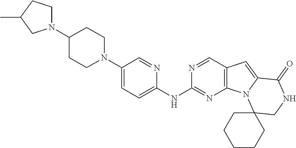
N1(C2=CC=C(NC3=NC4=C(C=N3)C=C3N4C4(CNC3=O)CCCCC4)N=C2)CCC(N2CCC(C)C2)CC1
